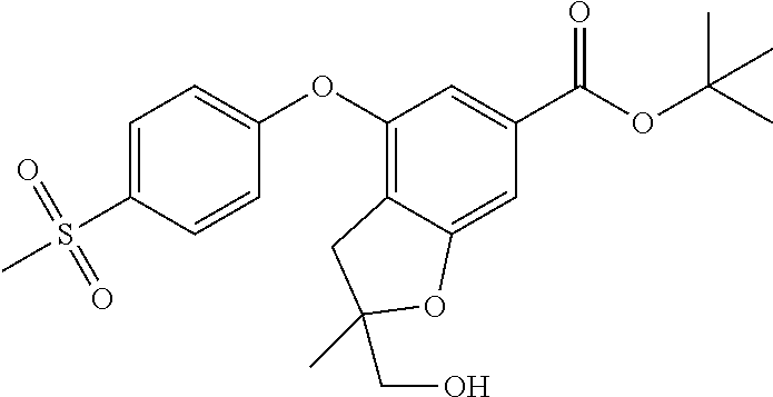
C1(OC2=CC=C(S(C)(=O)=O)C=C2)=C2C(=CC(C(OC(C)(C)C)=O)=C1)OC(CO)(C)C2
